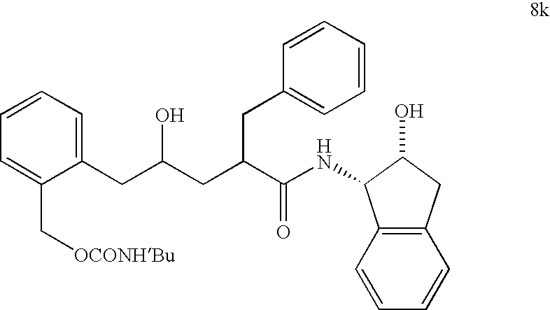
C1(C[OCONHBu])=CC=CC=C1CC(CC(C(NC1C2=C(C=CC=C2)CC1O)=O)CC1=CC=CC=C1)O
